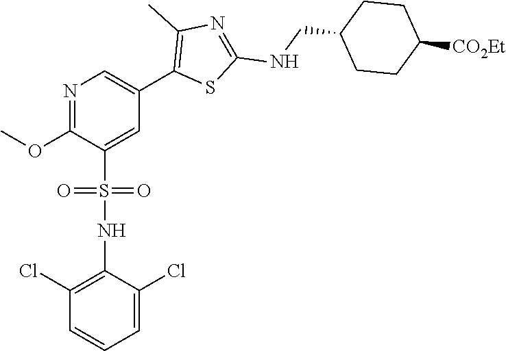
N1=C(OC)C(S(=O)(=O)NC2=C(Cl)C=CC=C2Cl)=CC(C2=C(C)N=C(NCC3CCC([CO2Et])CC3)S2)=C1
